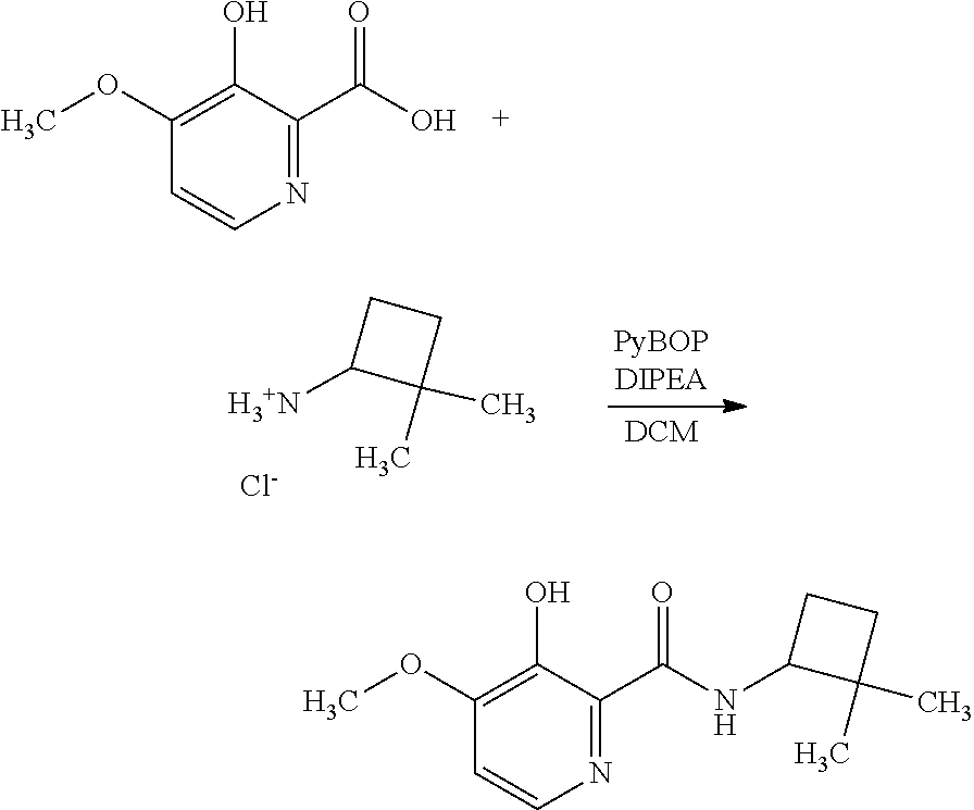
O(C1=C(O)C(C(=O)O)=NC=C1)C.C1([H3+N])C(C)(C)CC1.[Cl-].C1(NC(C2=NC=CC(OC)=C2O)=O)C(C)(C)CC1
